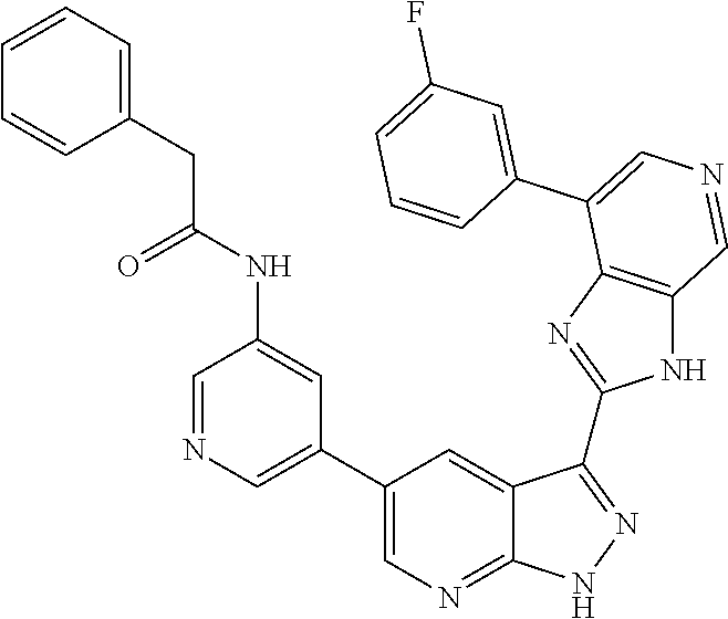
C1=NC=C(C2=CN=C3C(=C2)C(C2=NC4=C(N2)C=NC=C4C2=CC(F)=CC=C2)=NN3)C=C1NC(CC1=CC=CC=C1)=O
